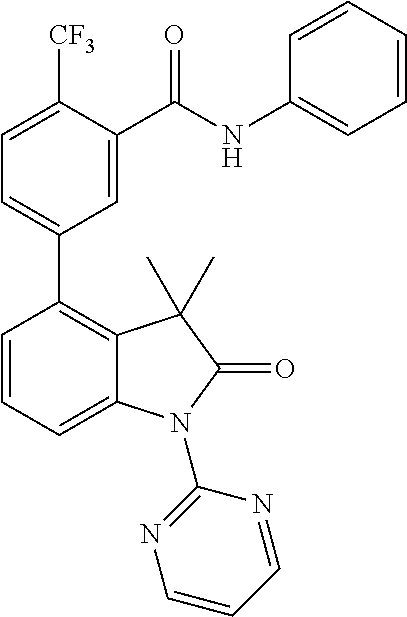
C1=CC=C2C(=C1C1=CC=C([CF3])C(C(NC3=CC=CC=C3)=O)=C1)C(C)(C)C(=O)N2C1=NC=CC=N1
